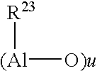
[R23][(Al][O)u]
